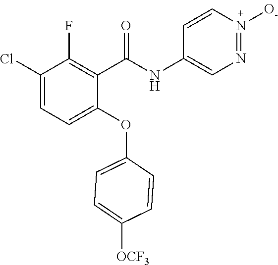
C1(C(NC2=CN=N([O-])C=C2)=O)=C(F)C(Cl)=CC=C1OC1=CC=C([OCF3])C=C1
